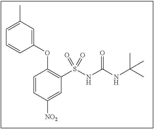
C1=CC(OC2=C(S(NC(NC(C)(C)C)=O)(=O)=O)C=C([NO2])C=C2)=CC(C)=C1
